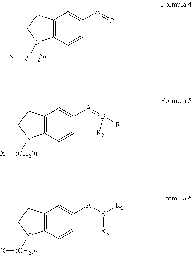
C12=C(C=CC([A]=O)=C1)N([(CH2)n][X])CC2.C12=C(C=CC([A]b([R1])[R2])=C1)N([(CH2)n][X])CC2.C12=C(C=CC([A]B([R1])[R2])=C1)N([(CH2)n][X])CC2
